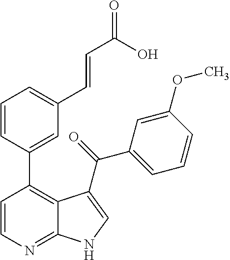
C12=NC=CC(C3=CC(C=CC(=O)O)=CC=C3)=C1C(C(=O)C1=CC=CC(OC)=C1)=CN2
